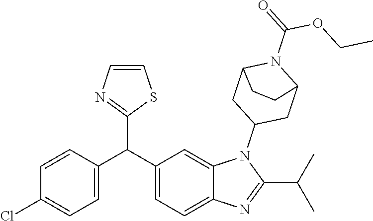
C1=C(C(C2=CC=C3C(=C2)N(C2CC4N(C(OCC)=O)C(C2)CC4)C(C(C)C)=N3)C2=NC=CS2)C=CC(Cl)=C1
